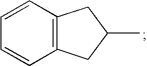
C1=CC2=C(C=C1)CC(C)C2
